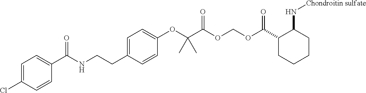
C1=C(Cl)C=CC(C(NCCC2=CC=C(OC(C(OCOC(C3C(N[Chondroitin sulfate])CCCC3)=O)=O)(C)C)C=C2)=O)=C1
